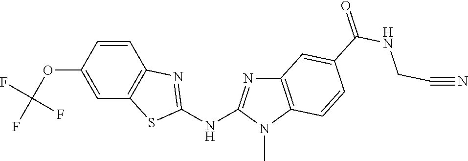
C1(OC(F)(F)F)=CC2=C(C=C1)N=C(NC1=NC3=C(N1C)C=CC(C(NCC#N)=O)=C3)S2
